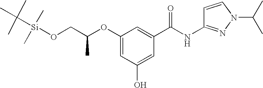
O(C1=CC(O)=CC(C(NC2=NN(C(C)C)C=C2)=O)=C1)C(CO[Si](C(C)(C)C)(C)C)C
